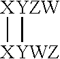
[X][XYWZ][YZW]
